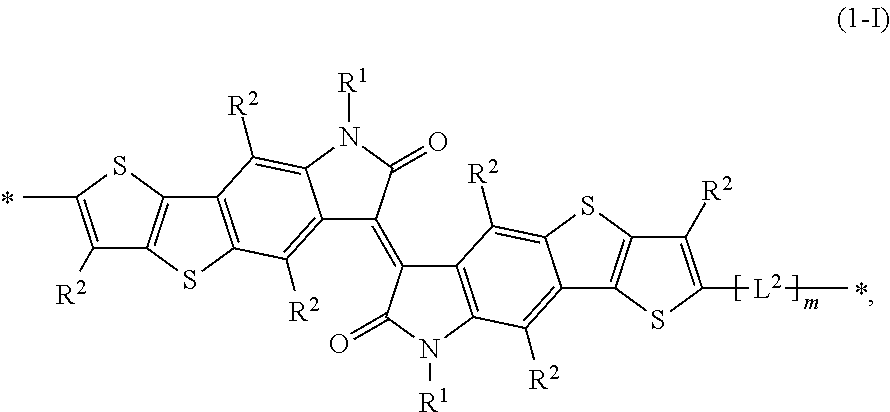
C1([R2])=C(C)SC2=C1SC1=C2C([R2])=C2C(=C1[R2])C(=C1C3=C(N([R1])C1=O)C([R2])=C1C(=C3[R2])SC3=C1SC([L2]C)=C3[R2])C(=O)N2[R1]
